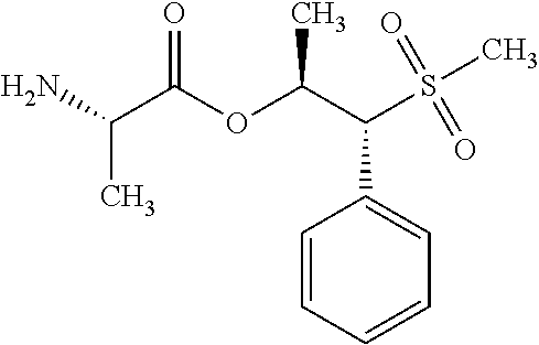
C1=CC=CC=C1C(C(OC(C(N)C)=O)C)S(C)(=O)=O
